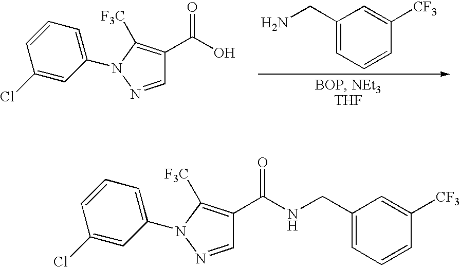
NCC1=CC=CC([CF3])=C1.C1(Cl)=CC(N2C([F3C])=C(C(O)=O)C=N2)=CC=C1.C1(Cl)=CC(N2C([F3C])=C(C(NCC3=CC=CC([CF3])=C3)=O)C=N2)=CC=C1
